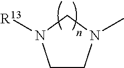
C1CN(C)CN1[R13]
